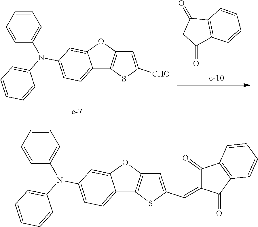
C12=CC=C(N(C3=CC=CC=C3)C3=CC=CC=C3)C=C1OC1=C2SC(C=C2C(=O)C3=C(C2=O)C=CC=C3)=C1.C1(=O)C2=C(C(=O)C1)C=CC=C2.C12=CC=C(N(C3=CC=CC=C3)C3=CC=CC=C3)C=C1OC1=C2SC([CHO])=C1
